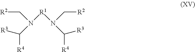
[R1](N(C([R3])[R4])C[R2])N(C([R3])[R4])C[R2]
